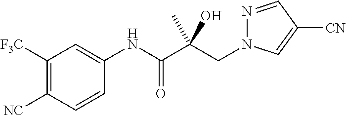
C(C(C(NC1=CC([F3C])=C([NC])C=C1)=O)(O)C)N1N=CC([CN])=C1
